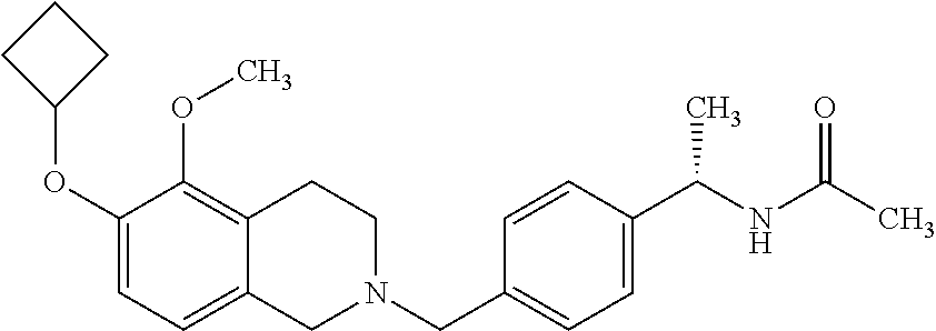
C1(OC2CCC2)=CC=C2C(=C1OC)CCN(CC1=CC=C(C(NC(C)=O)C)C=C1)C2
